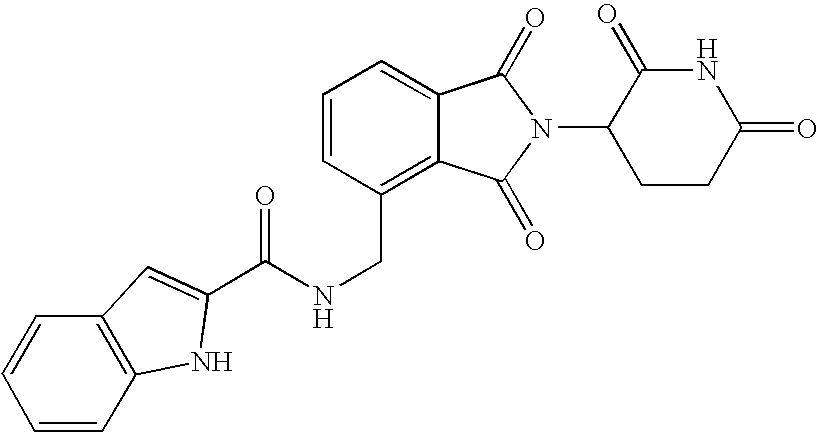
C(C1=C2C(=CC=C1)C(=O)N(C1CCC(=O)NC1=O)C2=O)NC(C1=CC2=C(N1)C=CC=C2)=O
